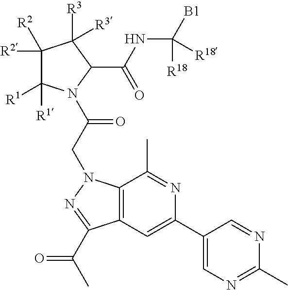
C1([R2])([R2])C([R1])([R1])N(C(CN2C3=C(C=C(C4=CN=C(C)N=C4)N=C3C)C(C(C)=O)=N2)=O)C(C(NC([B1])([R18])[R18])=O)C1([R3])[R3]
